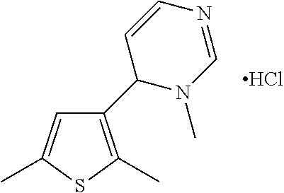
C1=C(C)SC(C)=C1C1N(C)C=NC=C1.Cl
